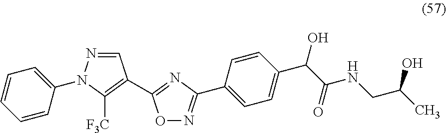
C1=CC=CC(N2N=CC(C3=NC(C4=CC=C(C(C(NCC(C)O)=O)O)C=C4)=NO3)=C2[F3C])=C1
